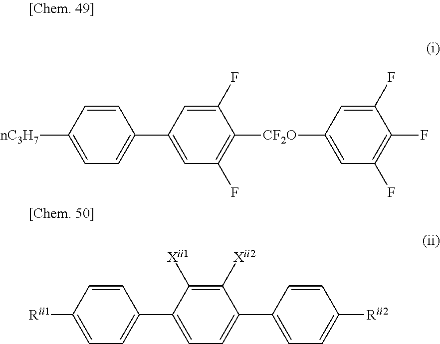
C1=CC([nC3H7])=CC=C1C1=CC(F)=C([CF2O]C2=CC(F)=C(F)C(F)=C2)C(F)=C1.C1=CC([Rii1])=CC=C1C1=CC=C(C2=CC=C([Rii2])C=C2)C([Xii2])=C1[Xii1]
